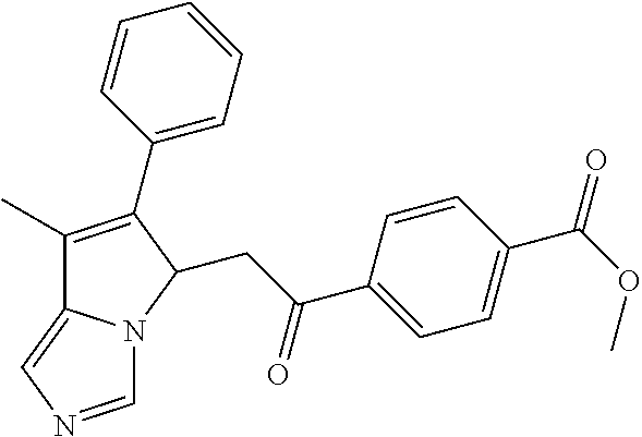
C1=CC(C(OC)=O)=CC=C1C(CC1N2C(=CN=C2)C(C)=C1C1=CC=CC=C1)=O
